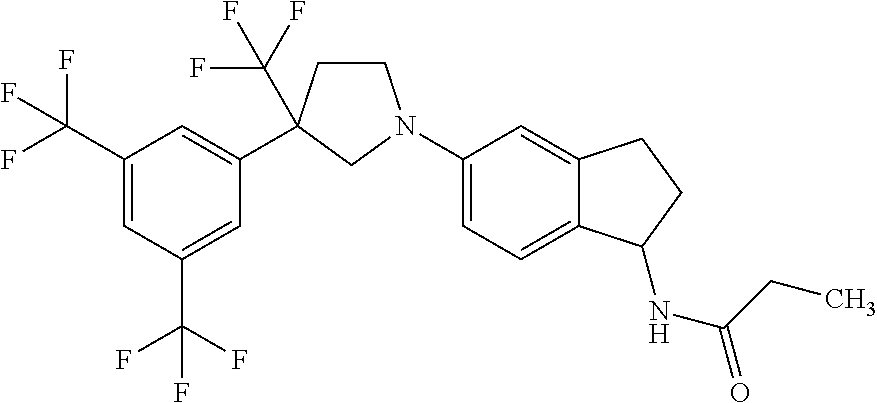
C1(C(F)(F)F)=CC(C(F)(F)F)=CC(C2(C(F)(F)F)CCN(C3=CC=C4C(=C3)CCC4NC(CC)=O)C2)=C1
